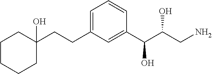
C1C(CCC2=CC=CC(C(C(CN)O)O)=C2)(O)CCCC1
